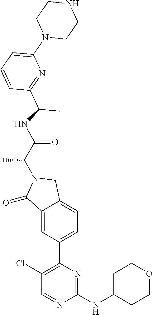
C1(=O)C2=CC(C3=C(Cl)C=NC(NC4CCOCC4)=N3)=CC=C2CN1C(C(=O)NC(C1=NC(N2CCNCC2)=CC=C1)C)C
